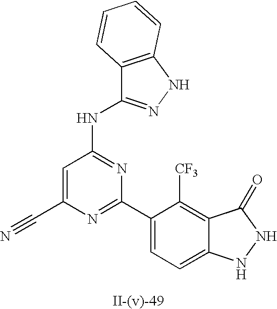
C1=C(C#N)N=C(C2=CC=C3C(=C2[CF3])C(=O)NN3)N=C1NC1=NNC2=C1C=CC=C2
